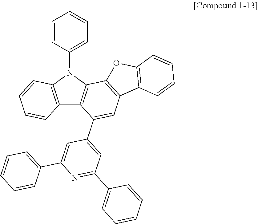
C12=C(N(C3=CC=CC=C3)C3=C1C(C1=CC(C4=CC=CC=C4)=NC(C4=CC=CC=C4)=C1)=CC1=C3OC3=C1C=CC=C3)C=CC=C2
